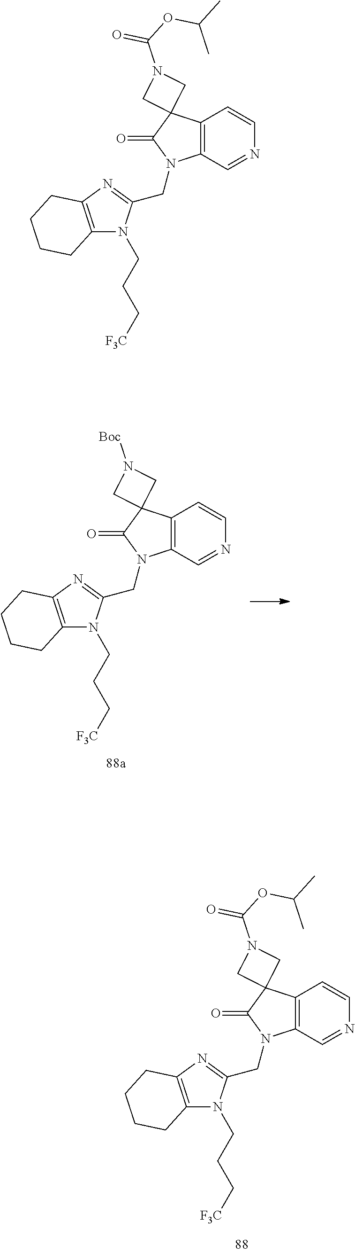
C12=C(C=NC=C1)N(CC1=NC3=C(N1CCC[F3C])CCCC3)C(=O)C21CN(C(OC(C)C)=O)C1.C12=C(C=NC=C1)N(CC1=NC3=C(N1CCC[F3C])CCCC3)C(=O)C21CN([Boc])C1.C12=C(C=NC=C1)N(CC1=NC3=C(N1CCC[F3C])CCCC3)C(=O)C21CN(C(OC(C)C)=O)C1
